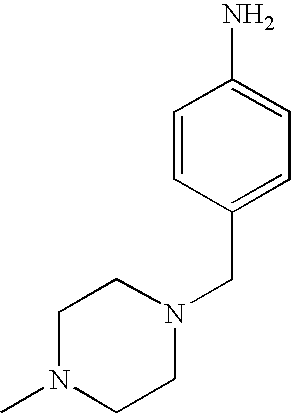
C1=CC(CN2CCN(C)CC2)=CC=C1N
